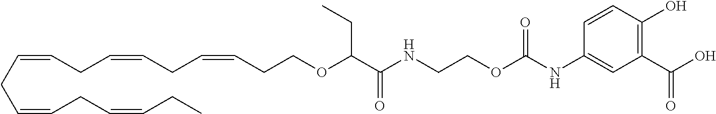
C1(C(O)=O)=C(O)C=CC(NC(OCCNC(C(OCCC=CCC=CCC=CCC=CCC=CCC)CC)=O)=O)=C1
